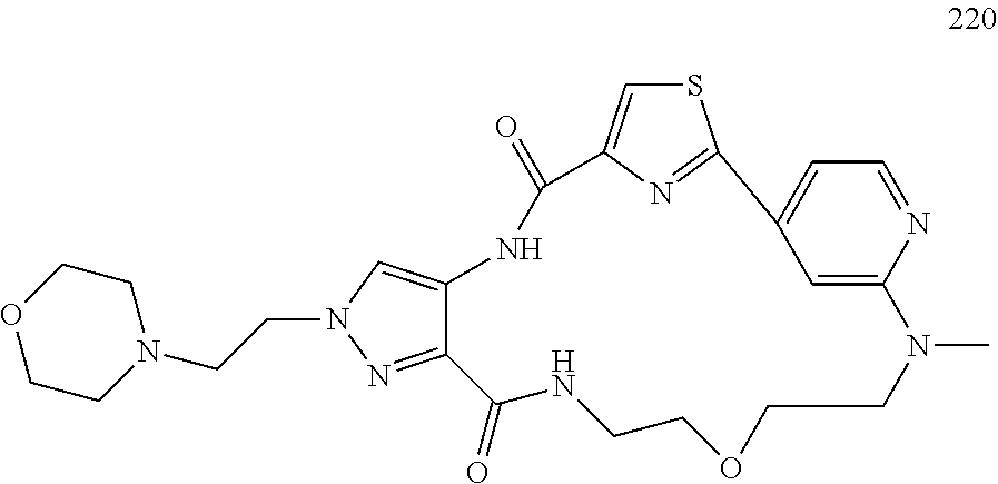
C(N1N=C2C(=C1)NC(=O)C1=CSC(=N1)C1=CC=NC(=C1)N(C)CCOCCNC2=O)CN1CCOCC1
